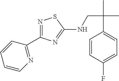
N1=C(C2=NC=CC=C2)N=C(NCC(C)(C)C2=CC=C(F)C=C2)S1
